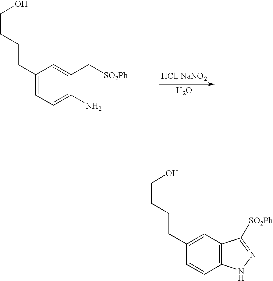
O.C1(CCCCO)=CC=C(N)C(C[SO2Ph])=C1.C1(CCCCO)=CC2=C(C=C1)NN=C2[SO2Ph]
